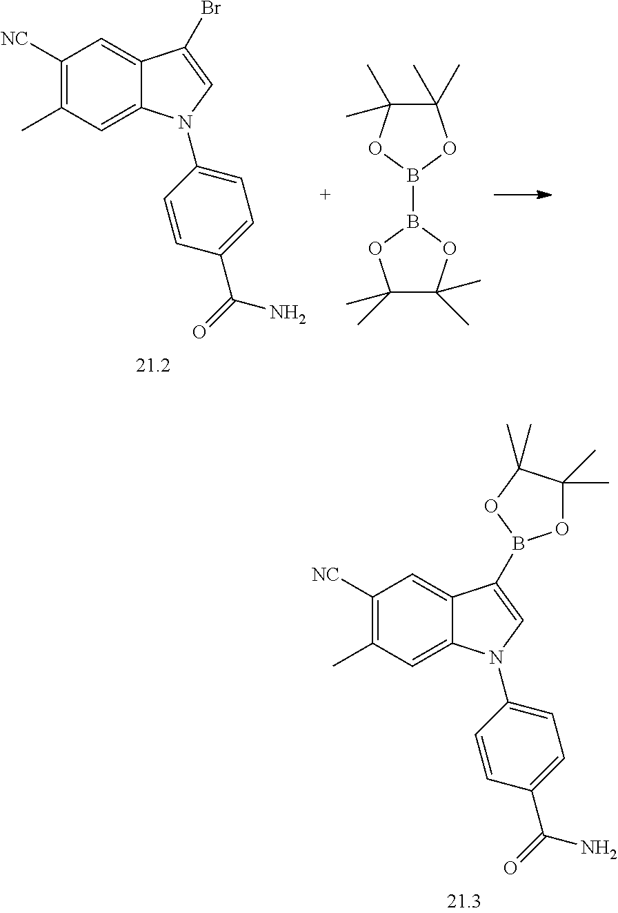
C1([NC])=C(C)C=C2C(=C1)C(Br)=CN2C1=CC=C(C(N)=O)C=C1.B1(B2OC(C)(C)C(C)(C)O2)OC(C)(C)C(C)(C)O1.C1([NC])=C(C)C=C2C(=C1)C(B1OC(C)(C)C(C)(C)O1)=CN2C1=CC=C(C(N)=O)C=C1
